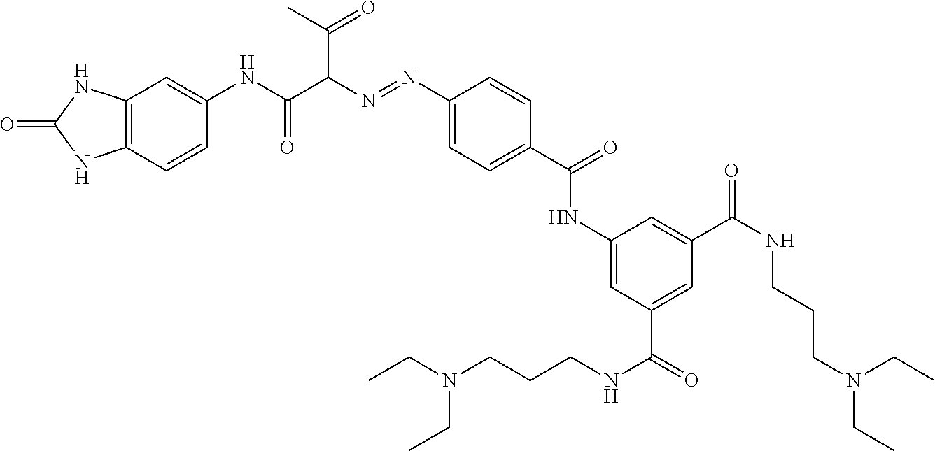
C12=C(C=CC(NC(=O)C(C(=O)C)N=NC3=CC=C(C(=O)NC4=CC(C(=O)NCCCN(CC)CC)=CC(C(NCCCN(CC)CC)=O)=C4)C=C3)=C1)NC(=O)N2
